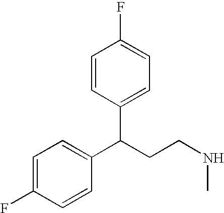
C1=CC(C(C2=CC=C(F)C=C2)CCNC)=CC=C1F
